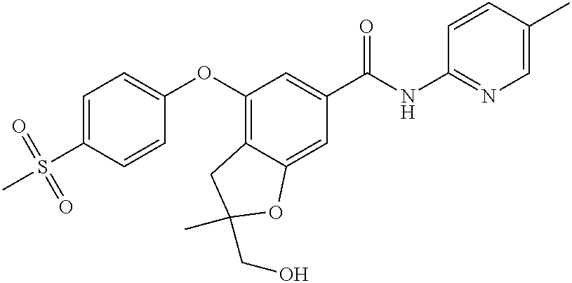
C1=C(S(C)(=O)=O)C=CC(OC2=C3C(=CC(C(NC4=NC=C(C)C=C4)=O)=C2)OC(CO)(C)C3)=C1
